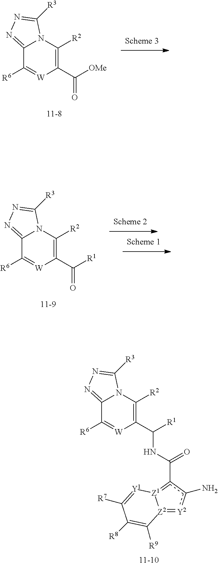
[11-10].C([R1])(NC(=O)c1c(N)[Y2]=[Z2]2[Z1]=1[Y1]=C([R7])C([R8])=C2[R9])C1=C([R2])N2C(=NN=C2[R3])C([R6])=[W]1.C1([R6])=[W]C(C([OMe])=O)=C([R2])N2C1=NN=C2[R3].C1([R6])=[W]C(C([R1])=O)=C([R2])N2C1=NN=C2[R3]
